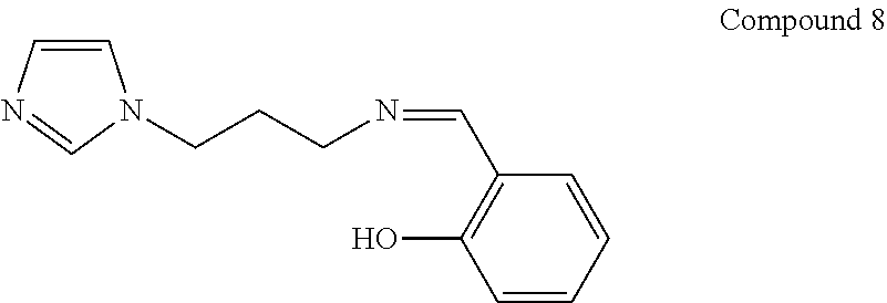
C1=CN=CN1CCCN=CC1=C(O)C=CC=C1
